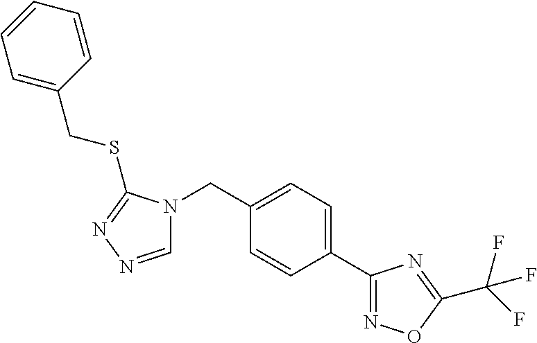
C1=NN=C(SCC2=CC=CC=C2)N1CC1=CC=C(C2=NOC(C(F)(F)F)=N2)C=C1
